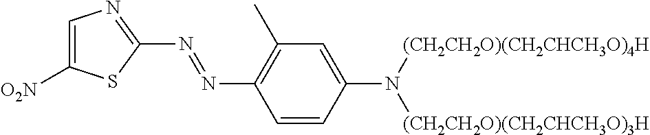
C1=C([O2N])SC(N=NC2=C(C)C=C(N([(CH2CH2O)(CH2CHCH3O)3H])[(CH2CH2O)(CH2CHCH3O)4H])C=C2)=N1
